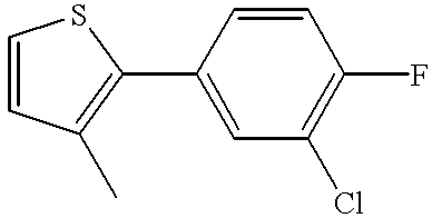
C1(C2=C(C)C=CS2)=CC(Cl)=C(F)C=C1
